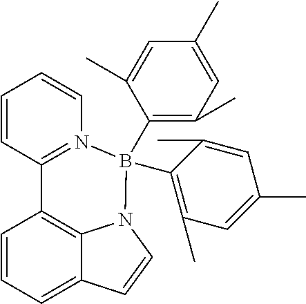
C1=CC=C2C3=C1C1=N(B(C4=C(C)C=C(C)C=C4C)(C4=C(C)C=C(C)C=C4C)N3C=C2)C=CC=C1
